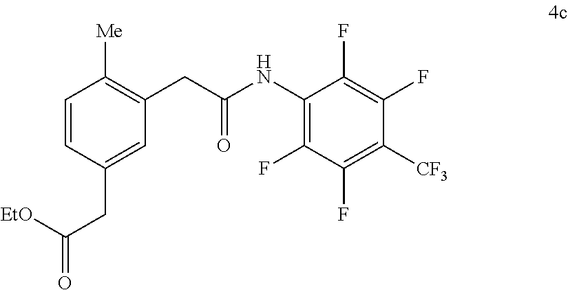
C1=CC(CC(=O)[EtO])=CC(CC(NC2=C(F)C(F)=C([CF3])C(F)=C2F)=O)=C1[Me]
